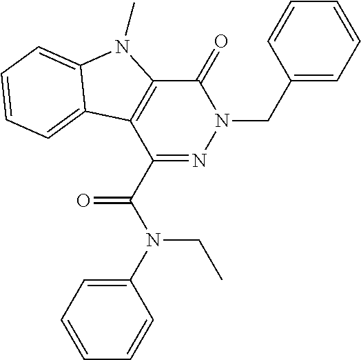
C1(C(N(C2=CC=CC=C2)CC)=O)=NN(CC2=CC=CC=C2)C(=O)C2=C1C1=CC=CC=C1N2C
